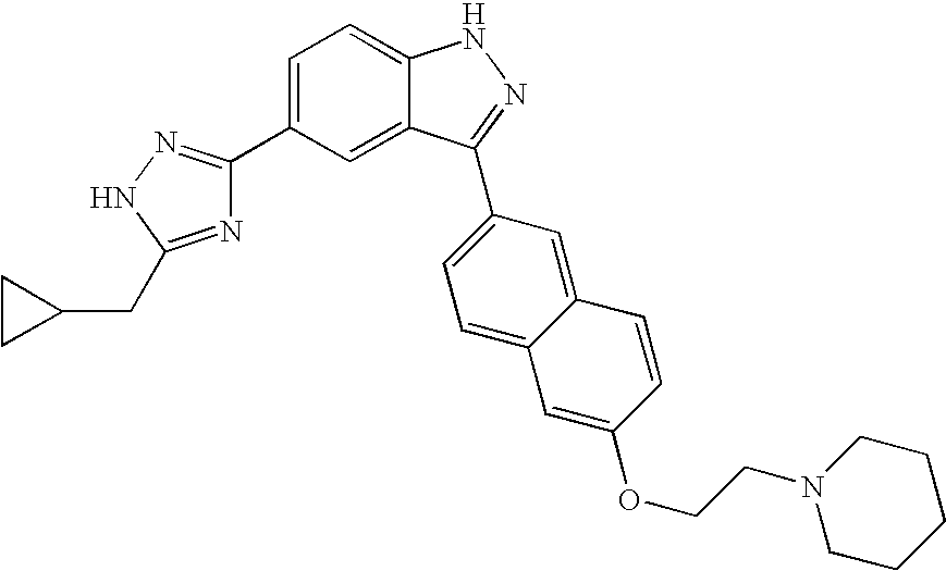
C1=C(C2=NNC(CC3CC3)=N2)C=C2C(=C1)NN=C2C1=CC=C2C(=C1)C=CC(OCCN1CCCCC1)=C2
